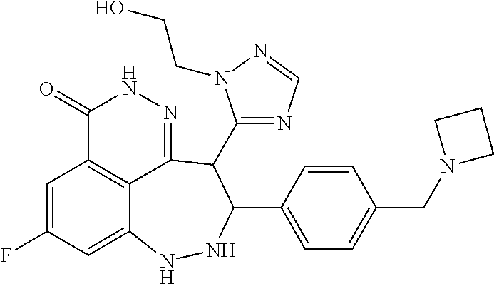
C1=C(F)C=C2C3=C1C(=O)NN=C3C(C1=NC=NN1CCO)C(C1=CC=C(CN3CCC3)C=C1)NN2
